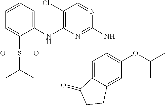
C1(NC2=C(Cl)C=NC(NC3=C(OC(C)C)C=C4C(=C3)C(=O)CC4)=N2)=CC=CC=C1S(=O)(=O)C(C)C
